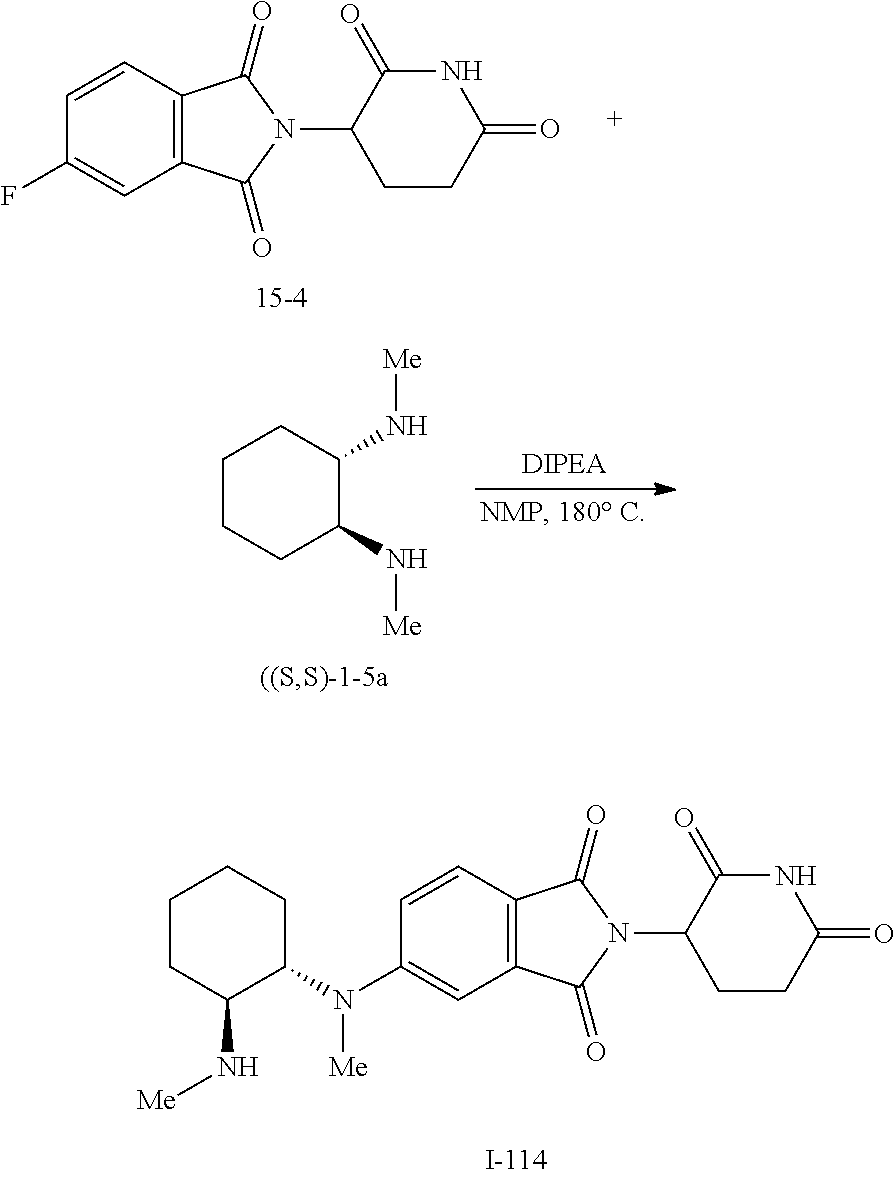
C1=CC2=C(C=C1N(C1CCCCC1N[Me])[Me])C(=O)N(C1CCC(=O)NC1=O)C2=O.C1=CC2=C(C=C1F)C(=O)N(C1CCC(=O)NC1=O)C2=O.C1CCC(N[Me])C(N[Me])C1
